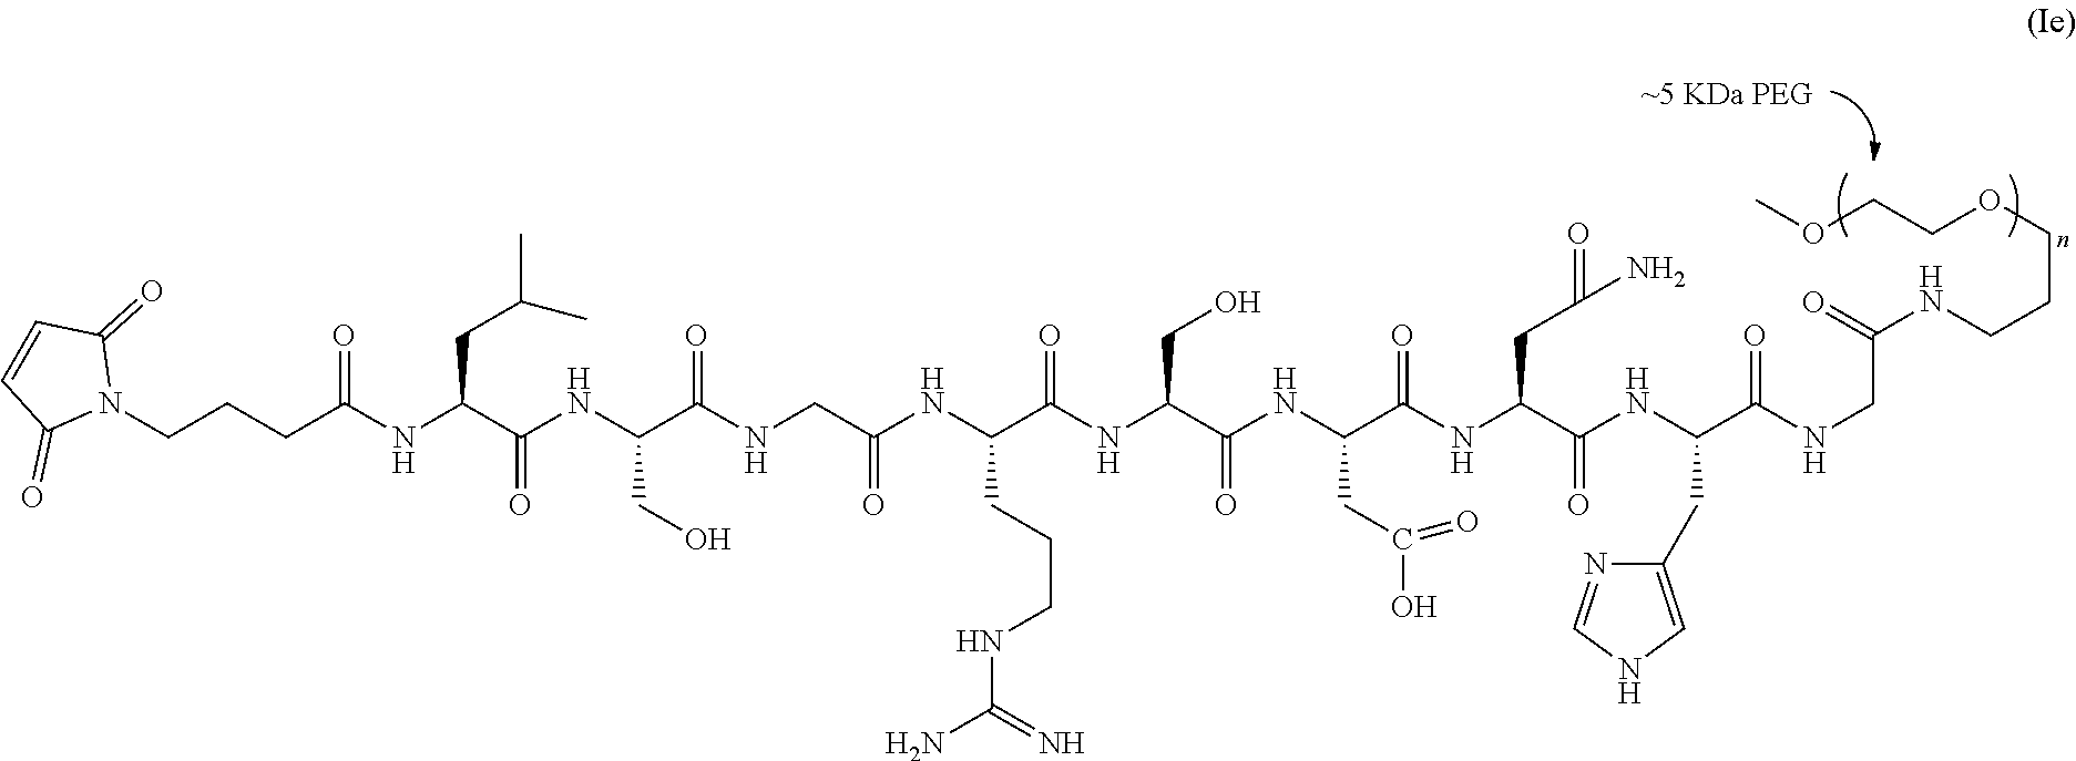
N(C(C(NC(C(NCC(NC(C(NC(C(NC(C(NC(C(NC(C(NCC(=O)NCCCOCCOC)=O)CC1=CNC=N1)=O)CC(=O)N)=O)CC(O)=O)=O)CO)=O)CCCNC(N)=N)=O)=O)CO)=O)CC(C)C)C(=O)CCCN1C(=O)C=CC1=O
